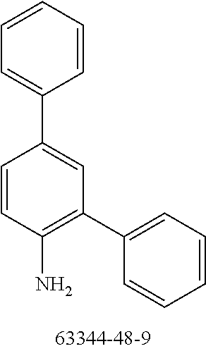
C1=CC(N)=C(C2=CC=CC=C2)C=C1C1=CC=CC=C1
